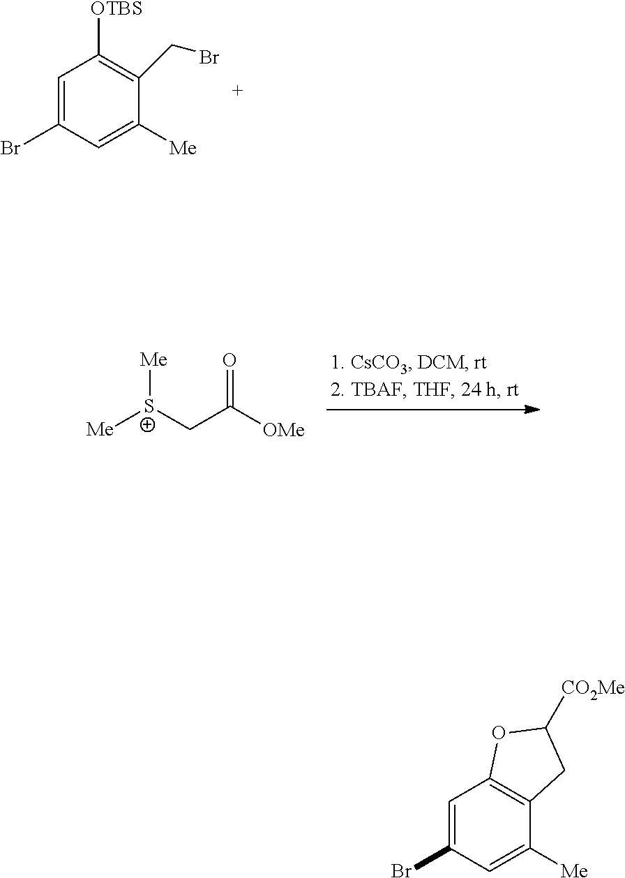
C1([OTBS])=C(CBr)C([Me])=CC(Br)=C1.[Me][S+](CC([OMe])=O)[Me].C12=C(C([Me])=CC(Br)=C1)CC([CO2Me])O2
